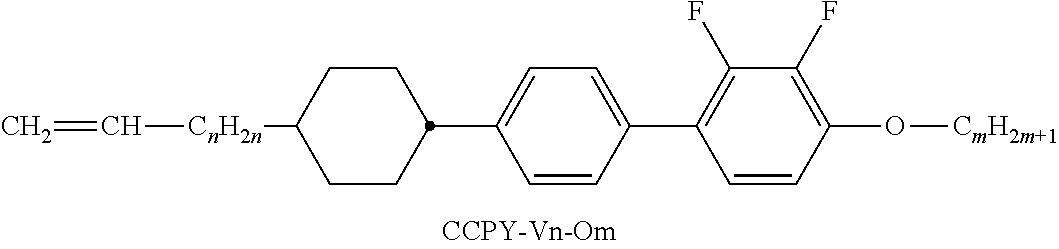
C=C[CnH2n]C1CCC(C2=CC=C(C3=C(F)C(F)=C(O[CmH2m+1])C=C3)C=C2)CC1
